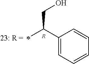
C1(C(CO)C)=CC=CC=C1.[R]
